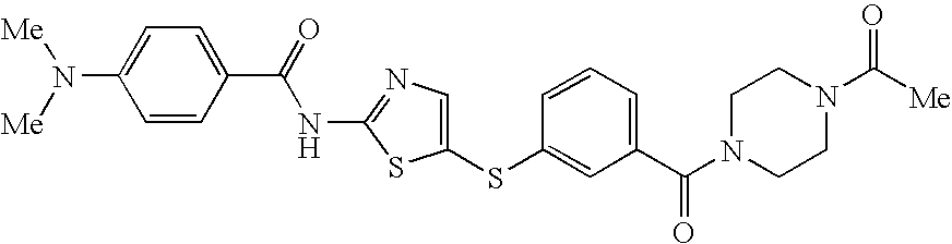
C(NC1=NC=C(SC2=CC(C(N3CCN(C([Me])=O)CC3)=O)=CC=C2)S1)(C1=CC=C(N([Me])[Me])C=C1)=O
